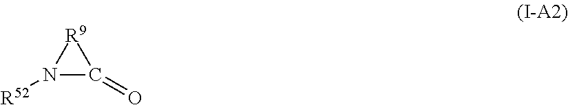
N1([R52])C(=O)[R9]1
